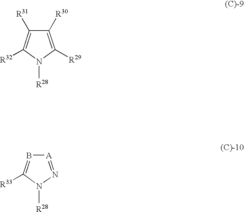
C1([R30])=C([R29])N([R28])C([R32])=C1[R31].[A]1=NN([R28])C([R33])=B1
